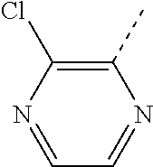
N1=CC=NC(C)=C1Cl
